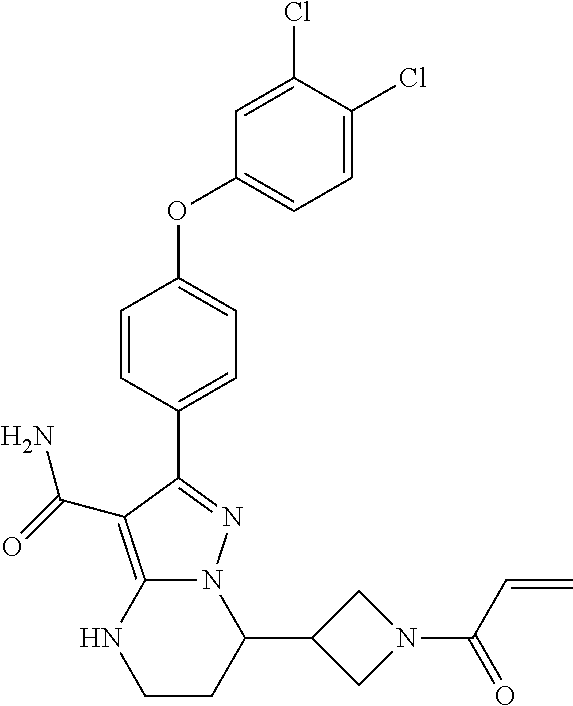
C1(C2N3C(=C(C(=O)N)C(C4=CC=C(OC5=CC=C(Cl)C(Cl)=C5)C=C4)=N3)NCC2)CN(C(C=C)=O)C1
